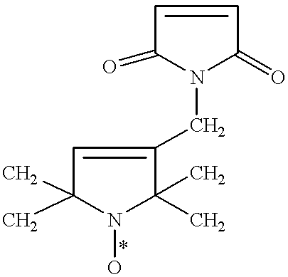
C1(C)(C)C(CN2C(=O)C=CC2=O)=CC(C)(C)N1O
